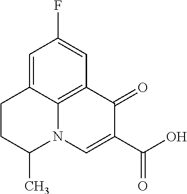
C1=C2C3=C(C=C1F)C(=O)C(C(=O)O)=CN3C(C)CC2
